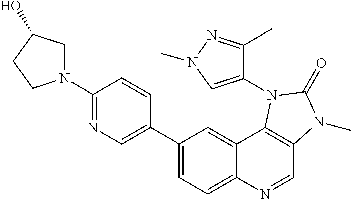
N1(C2=NC=C(C3=CC=C4C(=C3)C3=C(C=N4)N(C)C(=O)N3C3=CN(C)N=C3C)C=C2)CC(O)CC1
